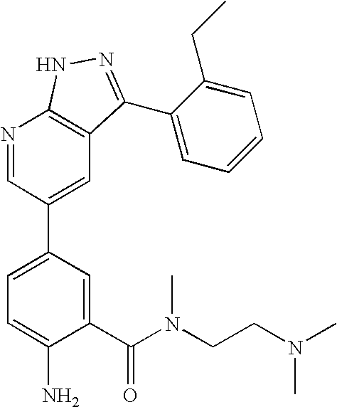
C1(C(N(CCN(C)C)C)=O)=CC(C2=CC3=C(N=C2)NN=C3C2=CC=CC=C2CC)=CC=C1N
